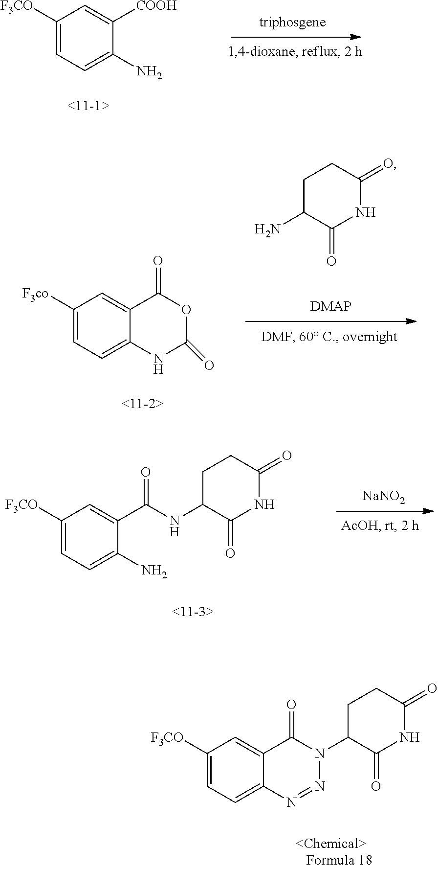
C1([F3CO])=CC=C2C(=C1)C(=O)N(C1C(=O)NC(=O)CC1)N=N2.C1([F3CO])=CC=C(N)C([COOH])=C1.C1([F3co])=CC=C2C(=C1)C(=O)OC(=O)N2.C1C(N)C(=O)NC(=O)C1.C1([F3CO])=CC=C(N)C(C(NC2C(=O)NC(=O)CC2)=O)=C1.[NaNO2]
